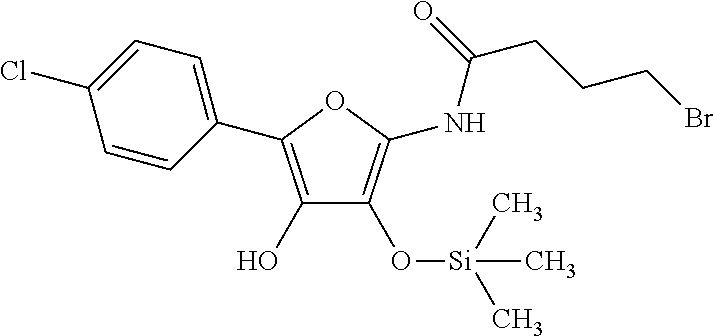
C1(O)=C(C2=CC=C(Cl)C=C2)OC(NC(CCCBr)=O)=C1O[Si](C)(C)C
